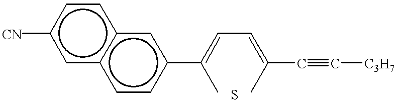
c1c2c(ccc1[CN])cc(C(C)=CC=C(C)C#C[C3H7])cc2
